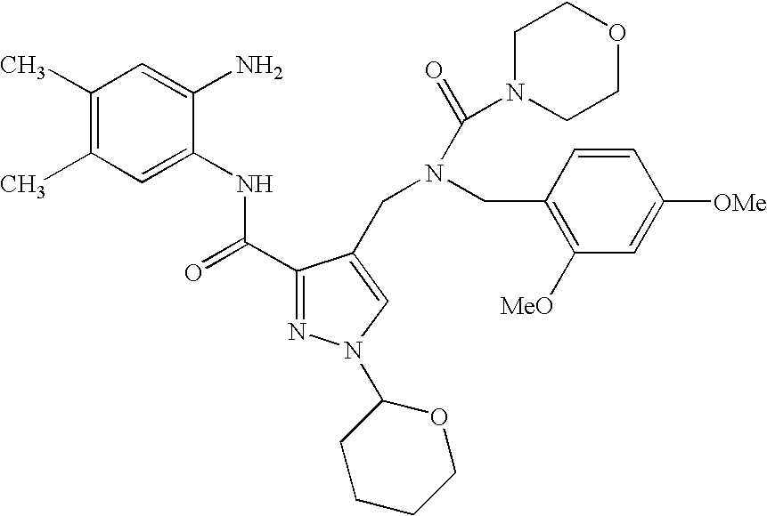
C1(C)=C(C)C=C(NC(C2=NN(C3CCCCO3)C=C2CN(C(=O)N2CCOCC2)CC2=C([MeO])C=C([OMe])C=C2)=O)C(N)=C1
